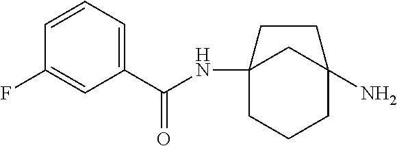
C12(NC(=O)C3=CC=CC(F)=C3)CCCC(N)(C1)CC2
